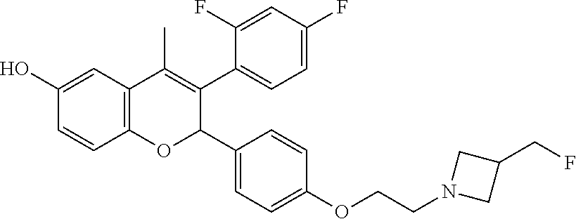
C12=C(C=C(O)C=C1)C(C)=C(C1=CC=C(F)C=C1F)C(C1=CC=C(OCCN3CC(CF)C3)C=C1)O2
